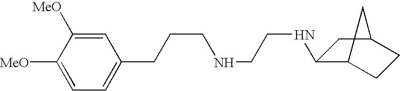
C(NCCNC1C2CCC(C1)C2)CCC1=CC=C([MeO])C([MeO])=C1
